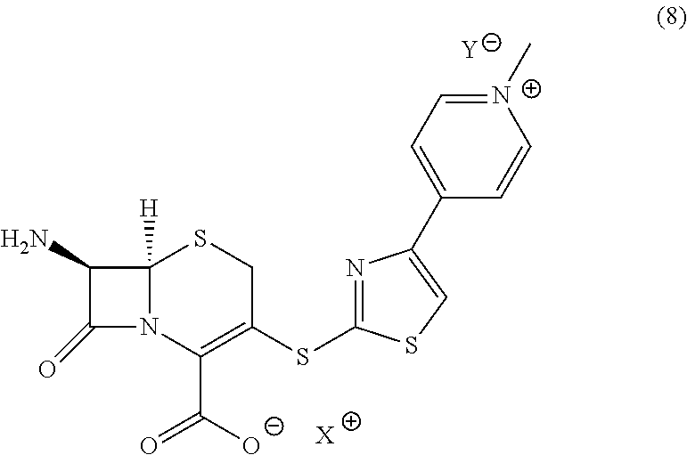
[Y].NC1C(=O)N2C1([H])SCC(SC1=NC(C3=CC=[N+](C)C=C3)=CS1)=C2C([O-])=O.[X]
